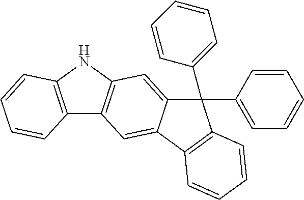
C12=C(NC3=C1C=C1C(=C3)C(C3=CC=CC=C3)(C3=CC=CC=C3)C3=C1C=CC=C3)C=CC=C2
